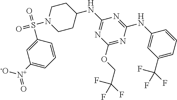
C1=CC(S(N2CCC(NC3=NC(OCC(F)(F)F)=NC(NC4=CC(C(F)(F)F)=CC=C4)=N3)CC2)(=O)=O)=CC([N+](=O)[-O])=C1
